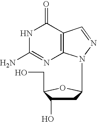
C12=C(C(=O)NC(N)=N1)C=NN2C1CC(O)C(CO)O1
